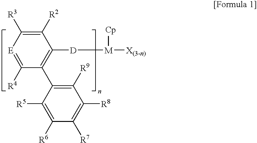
C1([R2])=C([R3])[E]=C([R4])C(C2=C([R9])C([R8])=C([R7])C([R6])=C2[R5])=C1[D][M]([X(3-n)])[Cp]
